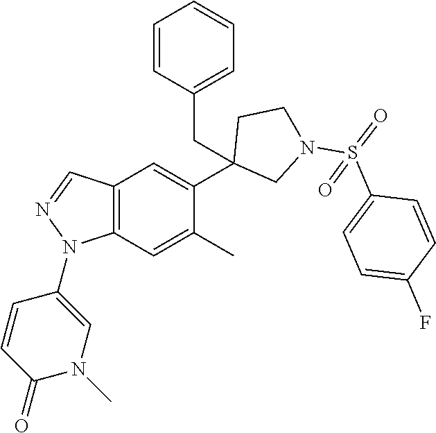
C1(C2=CC3=C(C=C2C)N(C2=CN(C)C(=O)C=C2)N=C3)(CC2=CC=CC=C2)CN(S(=O)(C2=CC=C(F)C=C2)=O)CC1
